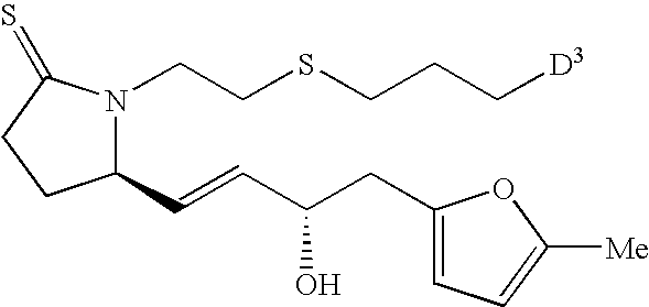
C(SCCN1C(C=CC(CC2=CC=C([Me])O2)O)CCC1=S)CC[D3]
